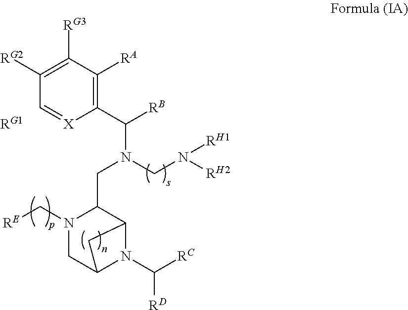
C1(C(N(CC2N(C[RE])CC3N(C([RC])[RD])C2C3)CN([RH2])[RH1])[RB])=C([RA])C([RG3])=C([RG2])C=[X]1.[RG1]
